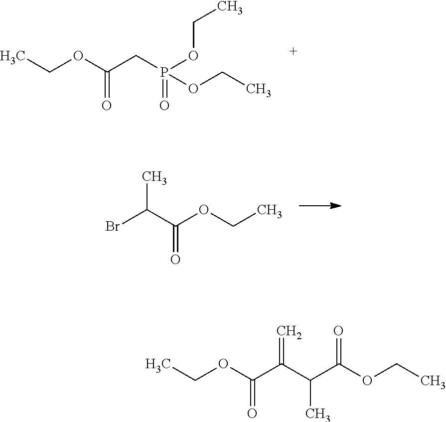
CCOC(CP(OCC)(=O)OCC)=O.BrC(C(OCC)=O)C.CCOC(C(C(C)C(OCC)=O)=C)=O
